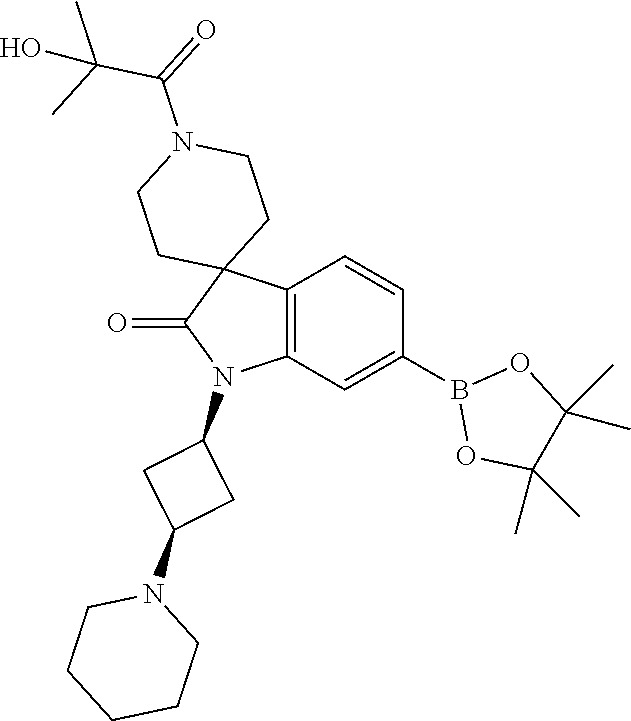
C12=C(C=C(B3OC(C)(C)C(C)(C)O3)C=C1)N(C1CC(N3CCCCC3)C1)C(=O)C21CCN(C(=O)C(C)(C)O)CC1
